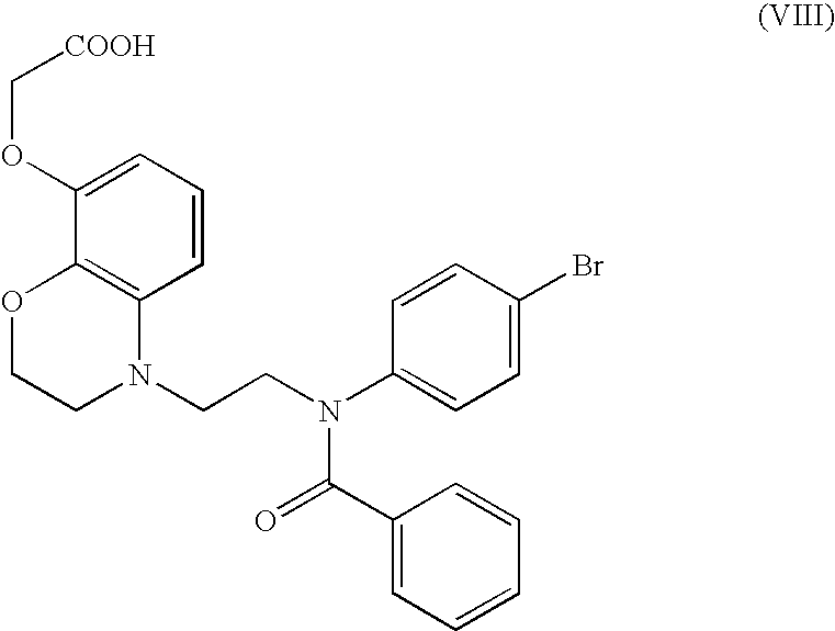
C1(OC[COOH])=CC=CC2=C1OCCN2CCN(C1=CC=C(Br)C=C1)C(C1=CC=CC=C1)=O
